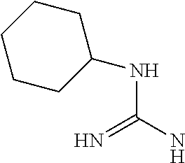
C1CC(NC(=N)N)CCC1
